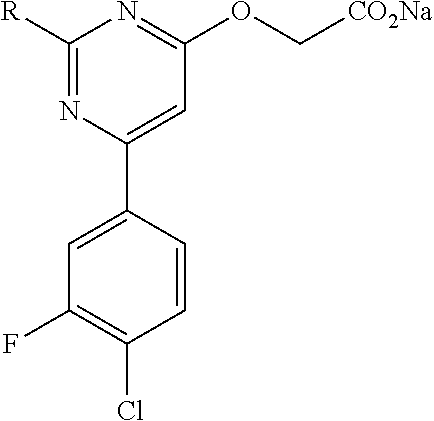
[R]C1=NC(C2=CC(F)=C(Cl)C=C2)=CC(OC[CO2Na])=N1
